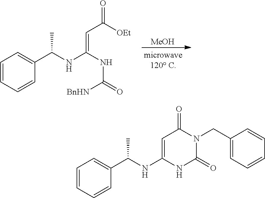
C1=CC=CC(C(NC(=CC([OEt])=O)NC(=O)[BnHN])C)=C1.[MeOH].C1=CC=CC(C(NC2=CC(=O)N(CC3=CC=CC=C3)C(=O)N2)C)=C1
